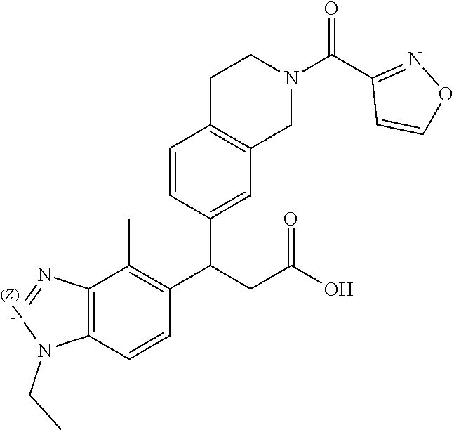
C12=C(C=CC(C(CC(O)=O)C3=CC4=C(C=C3)CCN(C(C3=NOC=C3)=O)C4)=C1C)N(CC)N=N2
